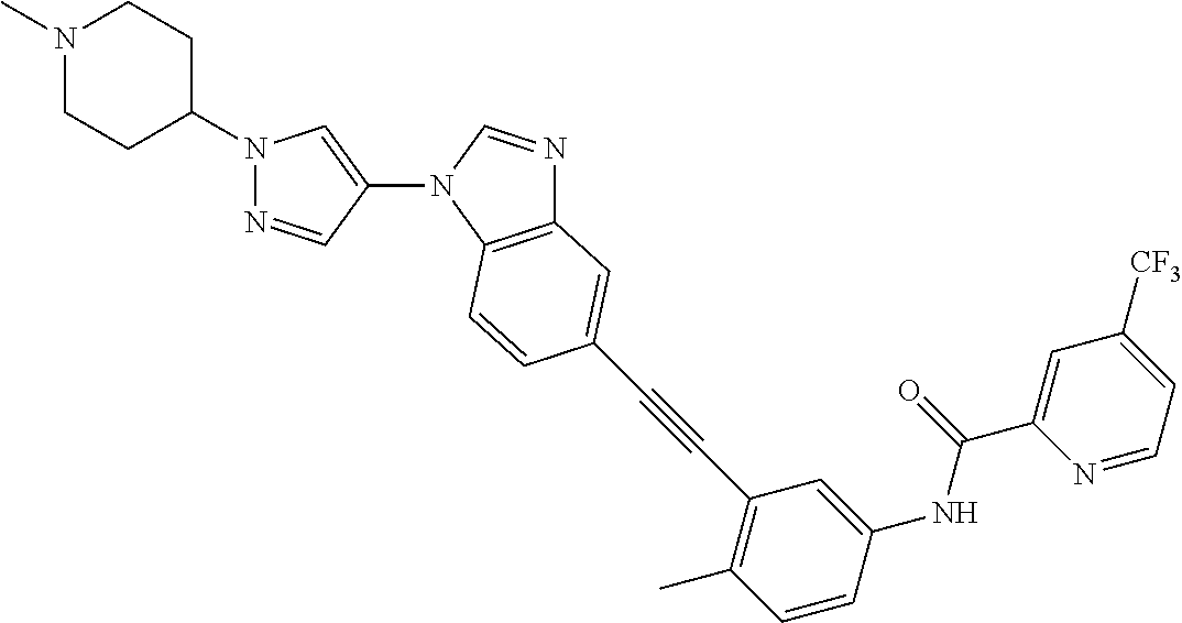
C1(N2C3=C(N=C2)C=C(C#CC2=C(C)C=CC(NC(C4=CC([CF3])=CC=N4)=O)=C2)C=C3)=CN(C2CCN(C)CC2)N=C1
